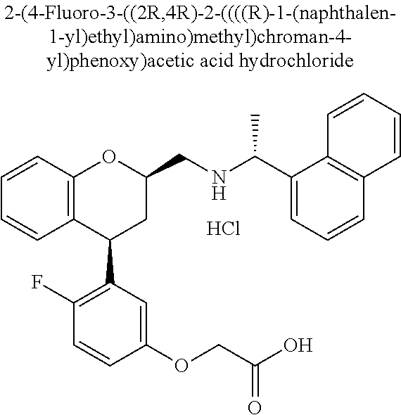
C12=C(C(C3=C(F)C=CC(OCC(O)=O)=C3)CC(CNC(C)C3=CC=CC4=C3C=CC=C4)O1)C=CC=C2.Cl
